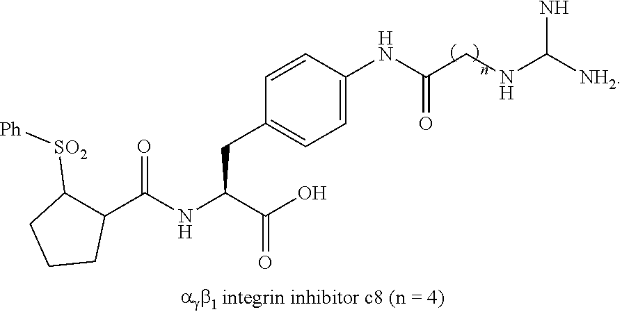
C1(CC(C(O)=O)NC(C2C([SO2][Ph])CCC2)=O)=CC=C(NC(CNC([NH2])N)=O)C=C1
